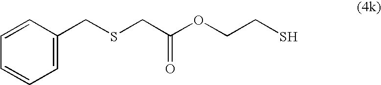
C1=CC=C(CSCC(OCCS)=O)C=C1
